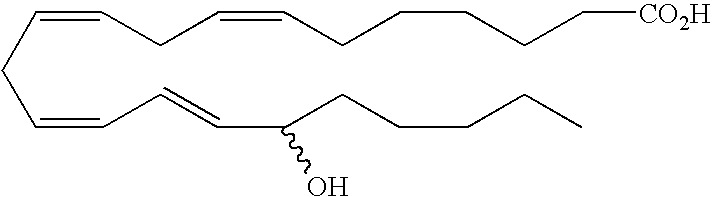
C(CC=CC=CC(CCCCC)O)=CCC=CCCCCC[CO2H]
